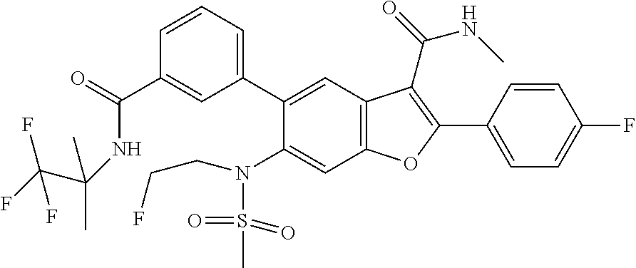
C1=CC(C2=C(C(=O)NC)C3=C(C=C(N(CCF)S(C)(=O)=O)C(C4=CC=CC(C(NC(C(F)(F)F)(C)C)=O)=C4)=C3)O2)=CC=C1F
